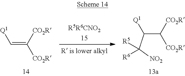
C(=C([CO2R])[CO2R])[Q1].C(C(C([NO2])([R5])[R6])[Q1])([CO2R])[CO2R]
